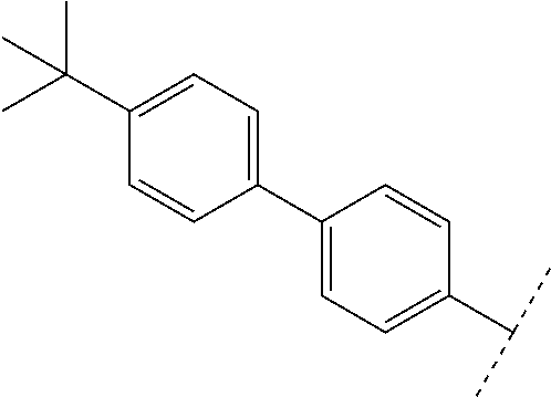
C1(C2=CC=C(C(C)C)C=C2)=CC=C(C(C)(C)C)C=C1
